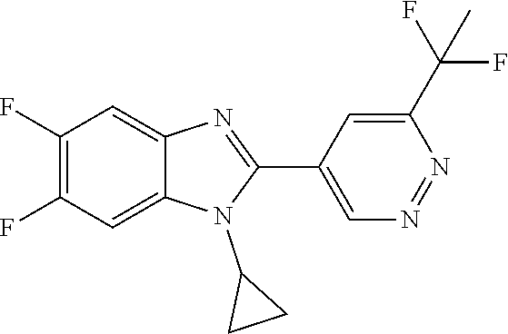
C1(F)=C(F)C=C2C(=C1)N=C(C1=CN=NC(C(F)(F)C)=C1)N2C1CC1
